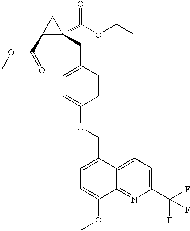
C1(C(=O)OC)C(CC2=CC=C(OCC3=CC=C(OC)C4=NC(C(F)(F)F)=CC=C34)C=C2)(C(OCC)=O)C1
